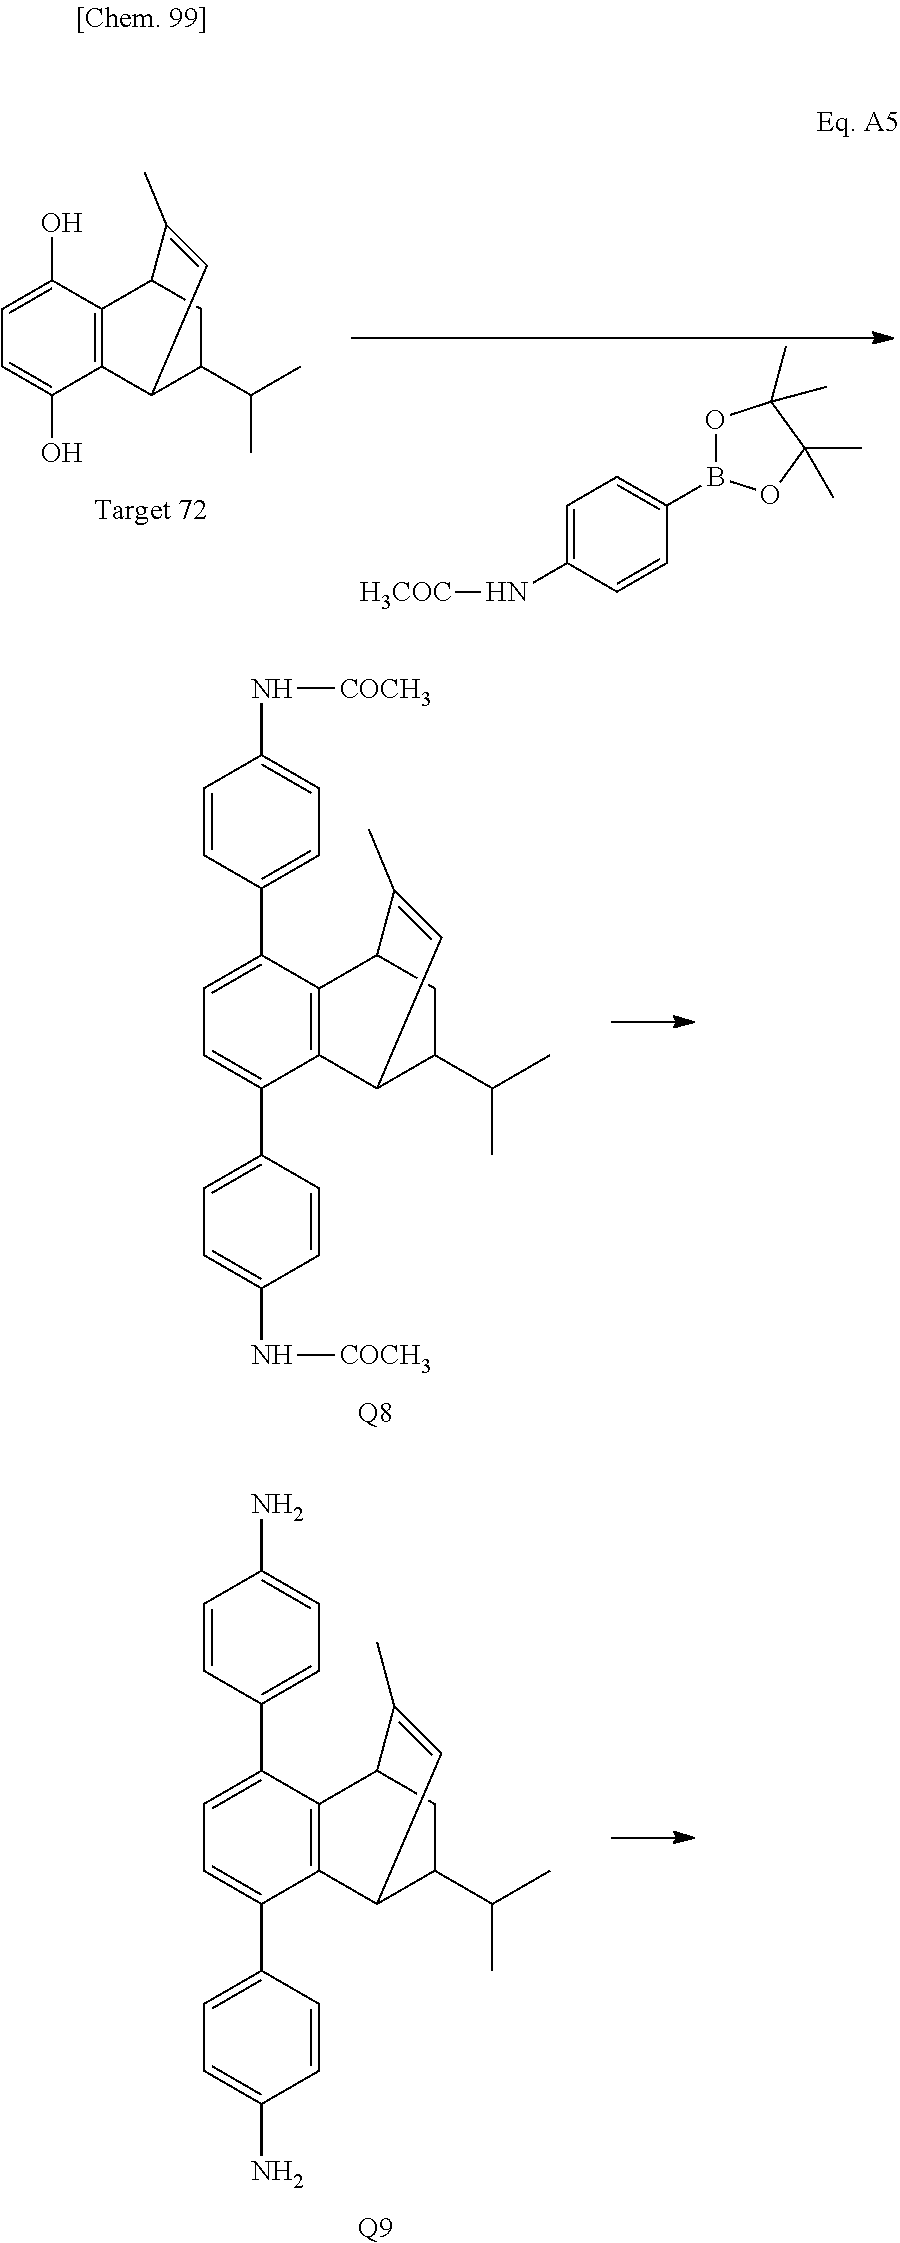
C12=C(C(C3=CC=C(N[COCH3])C=C3)=CC=C1C1=CC=C(N[COCH3])C=C1)C1CC(C(C)C)C2C=C1C.[Q8].C12=C(C(C3=CC=C(N)C=C3)=CC=C1C1=CC=C(N)C=C1)C1CC(C(C)C)C2C=C1C.[Q9].C1=C(N[H3COC])C=CC(B2OC(C)(C)C(C)(C)O2)=C1.C12=C(C(O)=CC=C1O)C1CC(C(C)C)C2C=C1C
